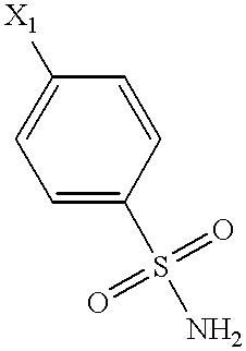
C1([X1])=CC=C(S(=O)(=O)N)C=C1
